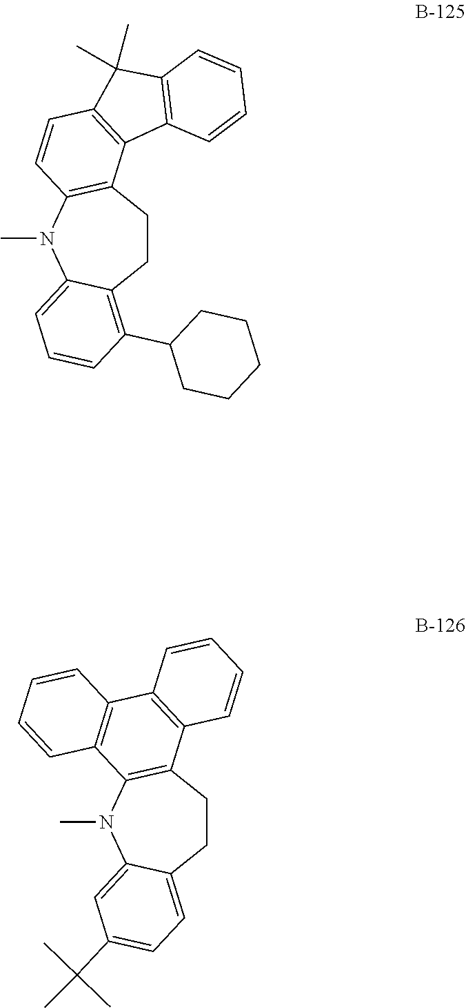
CN1C2=CC=CC(C3CCCCC3)=C2CCC2=C1C=CC1=C2C2=C(C1(C)C)C=CC=C2.CN1C2=CC(C(C)(C)C)=CC=C2CCC2=C1C1=C(C3=C2C=CC=C3)C=CC=C1
